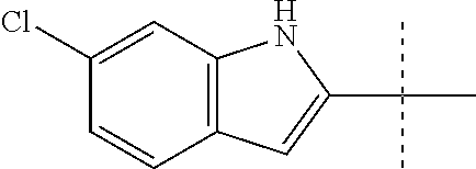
C12=C(C=C(Cl)C=C1)NC(C(C)(C)C)=C2
